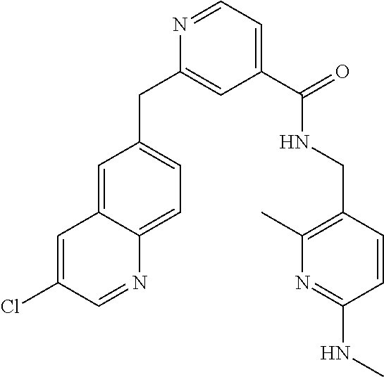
N1=CC=C(C(NCC2=C(C)N=C(NC)C=C2)=O)C=C1CC1=CC=C2C(=C1)C=C(Cl)C=N2
